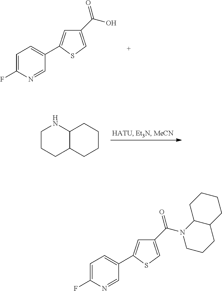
C1=C(F)N=CC(C2=CC(C(O)=O)=CS2)=C1.C1CCC2C(N1)CCCC2.C1=C(F)N=CC(C2=CC(C(N3CCCC4C3CCCC4)=O)=CS2)=C1
